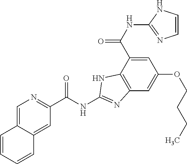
C12=CN=C(C(NC3=NC4=C(C(C(NC5=NC=CN5)=O)=CC(OCCCC)=C4)N3)=O)C=C1C=CC=C2
